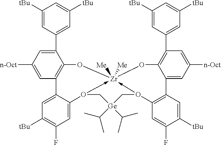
C1([tBu])=CC(C2=CC([n-Oct])=CC3=C2O[Zr]24([Me])([Me])-O(C5=CC(F)=C([tBu])C=C35)C[Ge](C(C)C)(C(C)C)CO->2C2=C(C3=CC([n-Oct])=CC(C5=CC([tBu])=CC([tBu])=C5)=C3O4)C=C([tBu])C(F)=C2)=CC([tBu])=C1
